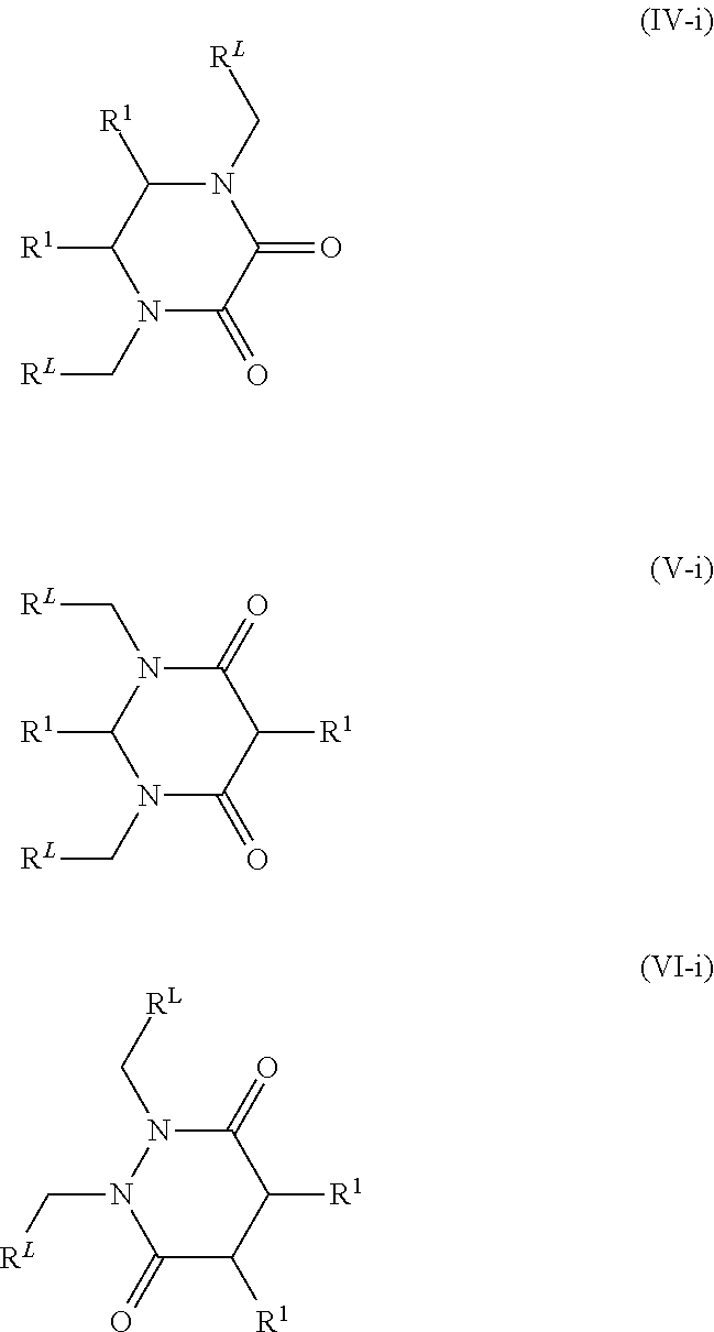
N1(C[RL])C(=O)C(=O)N(C[RL])C([R1])C1[R1].N1(C[RL])C(=O)C([R1])C(=O)N(C[RL])C1[R1].C1(=O)C([R1])C([R1])C(=O)N(C[RL])N1C[RL]
